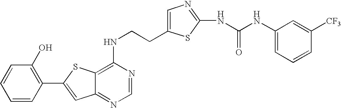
C12=NC=NC(NCCC3=CN=C(NC(NC4=CC=CC([CF3])=C4)=O)S3)=C1SC(C1=C(O)C=CC=C1)=C2
